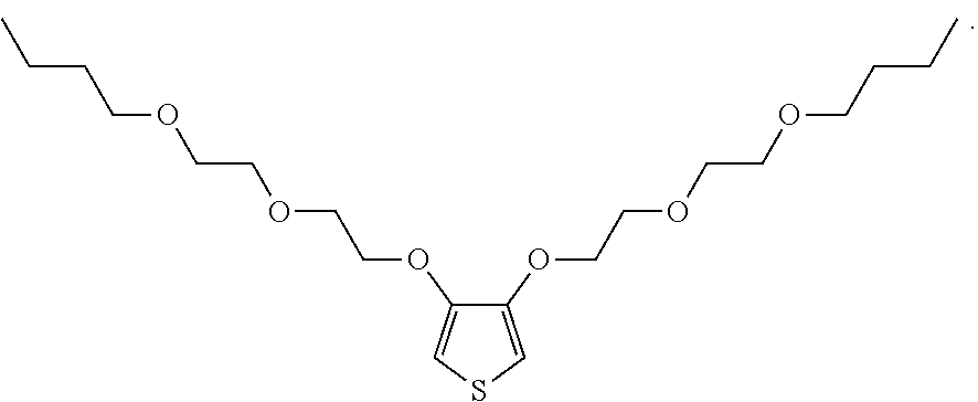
C1(OCCOCCOCCCC)=CSC=C1OCCOCCOCCCC
